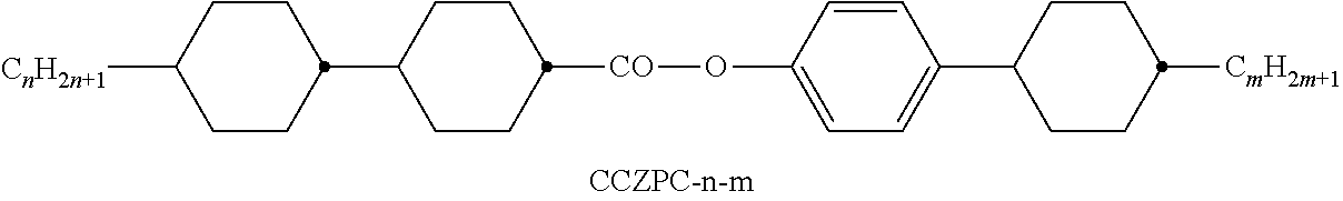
[CnH2n+1]C1CCC(C2CCC([CO]OC3=CC=C(C4CCC([CmH2m+1])CC4)C=C3)CC2)CC1
